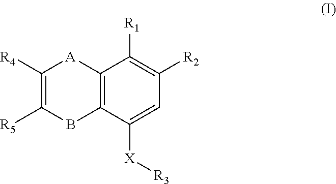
C1([R4])=C([R5])BC2=C([A]1)C([R1])=C([R2])C=C2[X][R3]
